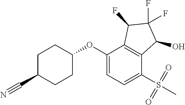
C1(OC2CCC(C#N)CC2)=CC=C(S(C)(=O)=O)C2=C1C(F)C(F)(F)C2O
